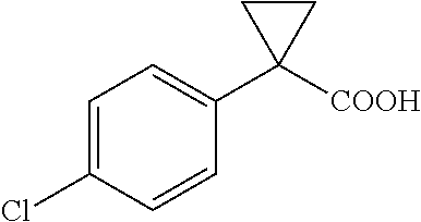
C1=C(Cl)C=CC(C2([COOH])CC2)=C1
